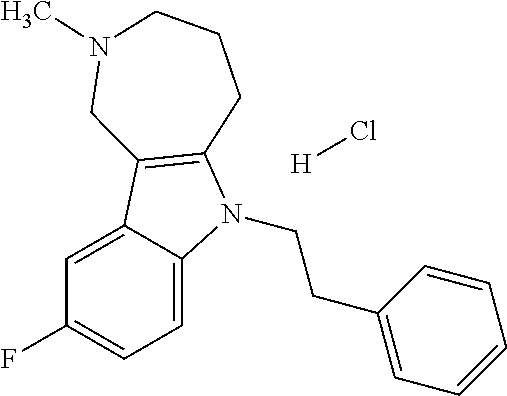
C1=C2C(=CC=C1F)N(CCC1=CC=CC=C1)C1=C2CN(C)CCC1.[H]Cl
